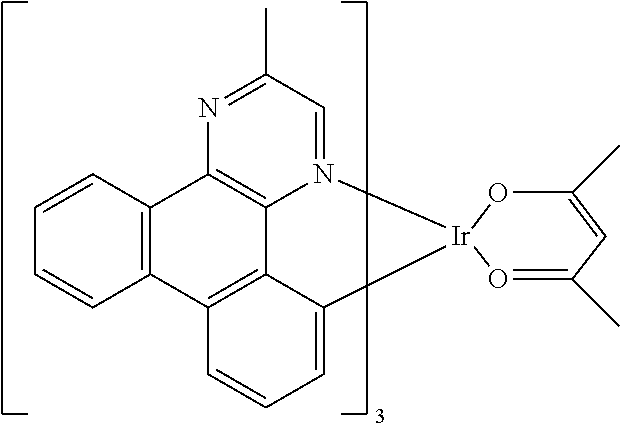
C1=N2C3=C(N=C1C)C1=C(C4=C3C(=CC=C4)[Ir]23O=C(C)C=C(C)O3)C=CC=C1
